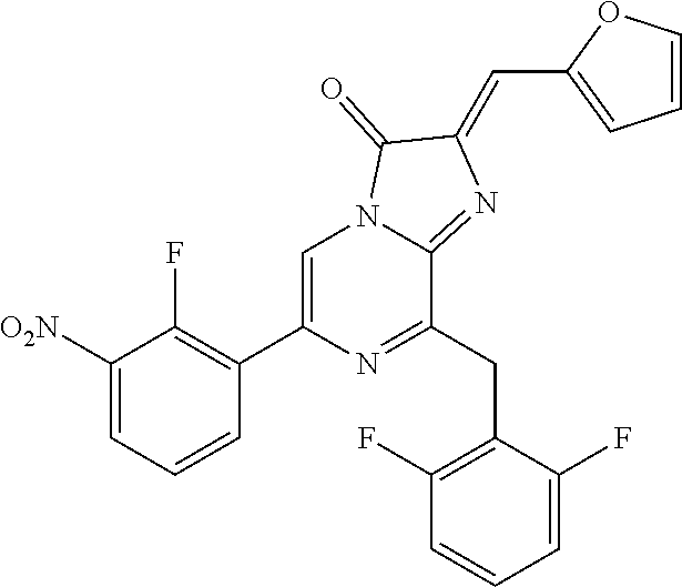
C1([O2N])=CC=CC(C2=CN3C(=NC(=CC4=CC=CO4)C3=O)C(CC3=C(F)C=CC=C3F)=N2)=C1F
